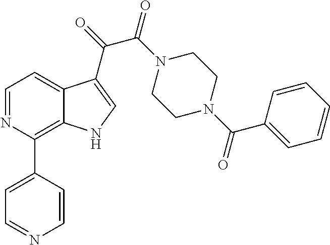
C1=NC(C2=CC=NC=C2)=C2C(=C1)C(C(=O)C(=O)N1CCN(C(=O)C3=CC=CC=C3)CC1)=CN2
